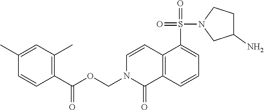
C12=C(C=CC=C1S(N1CC(N)CC1)(=O)=O)C(=O)N(COC(C1=C(C)C=C(C)C=C1)=O)C=C2
